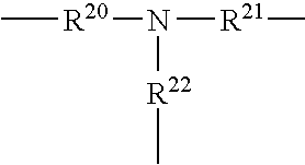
[R20](N([R21]C)[R22]C)C
